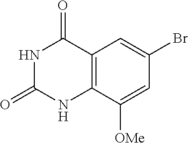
C12=C(C([OMe])=CC(Br)=C1)NC(=O)NC2=O
